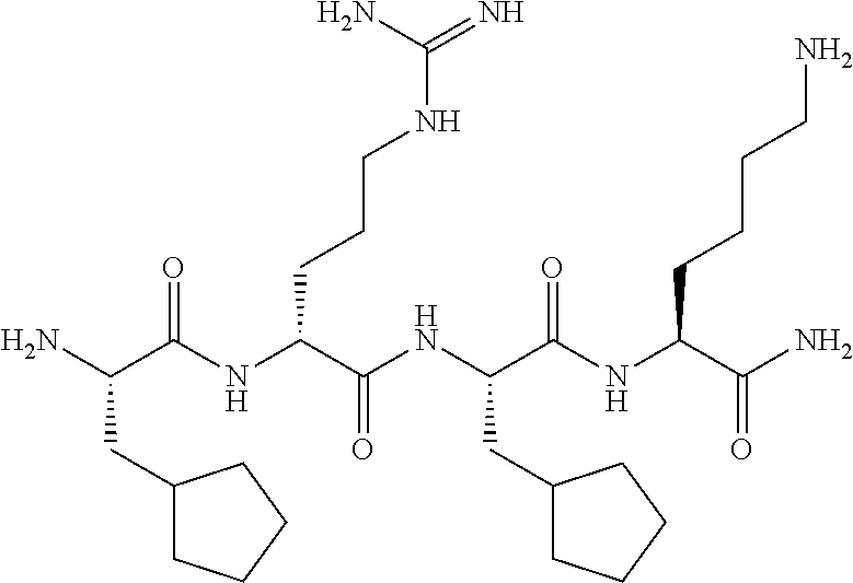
NC(C(NC(C(NC(C(NC(C(N)=O)CCCCN)=O)CC1CCCC1)=O)CCCNC(=N)N)=O)CC1CCCC1
